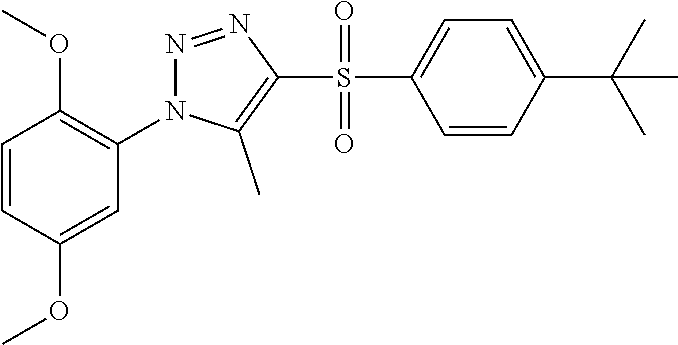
C1=CC(OC)=CC(N2N=NC(S(=O)(=O)C3=CC=C(C(C)(C)C)C=C3)=C2C)=C1OC
